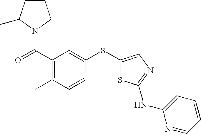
C(C1=C(C)C=CC(SC2=CN=C(NC3=CC=CC=N3)S2)=C1)(=O)N1C(C)CCC1
